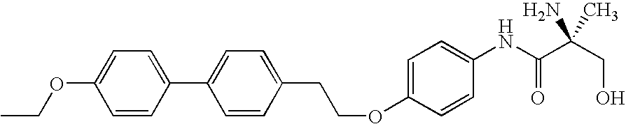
C1=C(OCC)C=CC(C2=CC=C(CCOC3=CC=C(NC(C(CO)(N)C)=O)C=C3)C=C2)=C1
